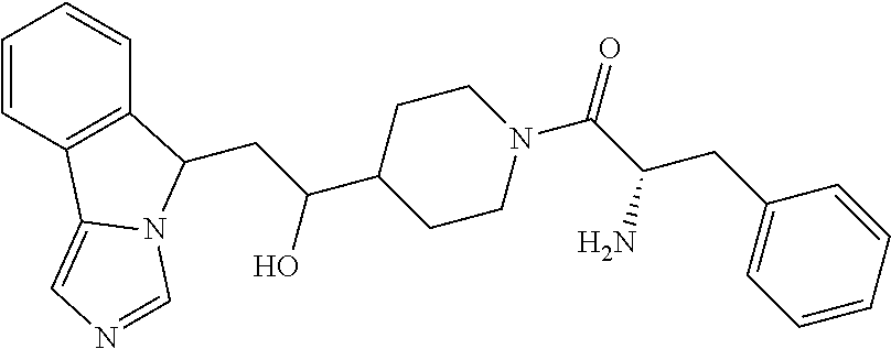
C1=CC2=C(C=C1)C(CC(C1CCN(C(C(CC3=CC=CC=C3)N)=O)CC1)O)N1C2=CN=C1
